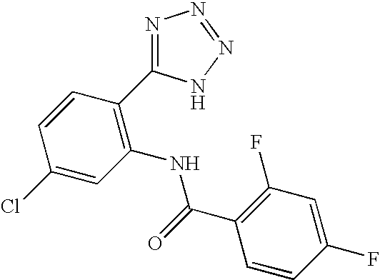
C1=CC(C2=NN=NN2)=C(NC(C2=C(F)C=C(F)C=C2)=O)C=C1Cl
